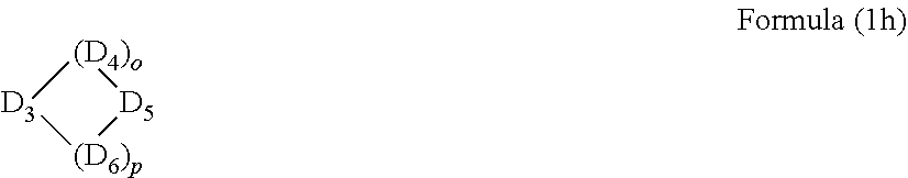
[(D4)o]1[D3][(D6)p][D5]1
